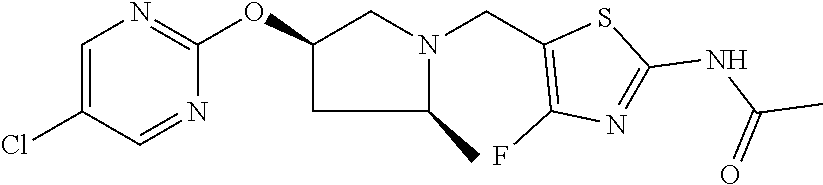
C1=C(Cl)C=NC(OC2CC(C)N(CC3=C(F)N=C(NC(C)=O)S3)C2)=N1
